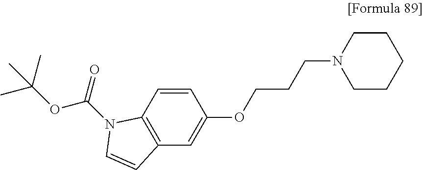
C1=CC2=C(C=C1OCCCN1CCCCC1)C=CN2C(OC(C)(C)C)=O
